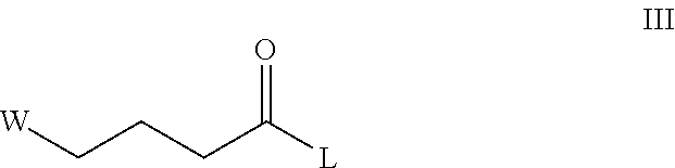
C(CCC([L])=O)[W]
